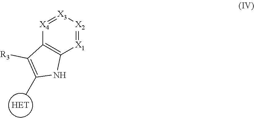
[X4]1=[X3][X2]=[X1]C2=C1C([R3])=C(C)N2
